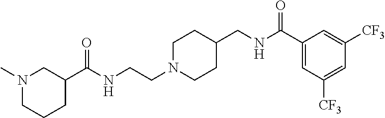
N(CCN1CCC(CNC(C2=CC([CF3])=CC([CF3])=C2)=O)CC1)C(C1CN(C)CCC1)=O
